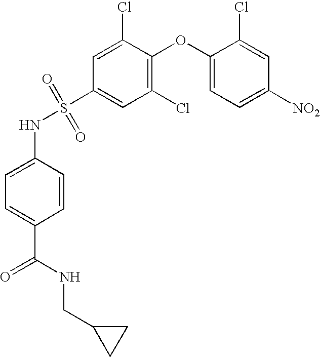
C1(S(=O)(=O)NC2=CC=C(C(=O)NCC3CC3)C=C2)=CC(Cl)=C(OC2=CC=C([NO2])C=C2Cl)C(Cl)=C1
